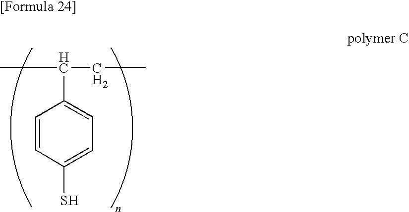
C1=CC(S)=CC=C1C(C)CC
